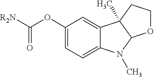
C1(OC([R2N])=O)=CC=C2C(=C1)C1(C)C(N2C)OCC1
